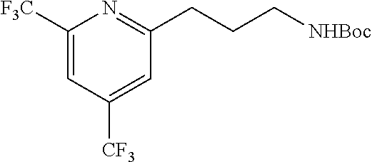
C1([F3C])=CC([CF3])=CC(CCC[NHBoc])=N1
